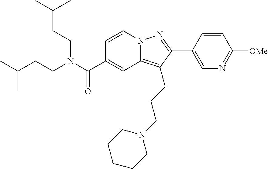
CC(CCN(C(C1=CC2=C(CCCN3CCCCC3)C(C3=CN=C([OMe])C=C3)=NN2C=C1)=O)CCC(C)C)C
